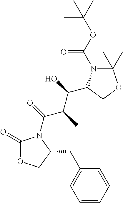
C1=CC=CC(CC2COC(=O)N2C(C(C(O)C2N(C(OC(C)(C)C)=O)C(C)(C)OC2)C)=O)=C1
